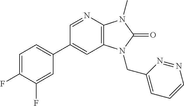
C1=C(F)C(F)=CC(C2=CC3=C(N=C2)N(C)C(=O)N3CC2=CC=CN=N2)=C1
